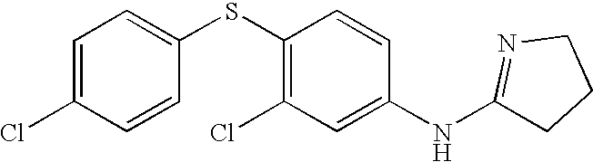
C1=C(Cl)C=CC(SC2=C(Cl)C=C(NC3=NCCC3)C=C2)=C1
